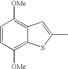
C1(C)=CC2=C([OMe])C=CC([OMe])=C2S1
